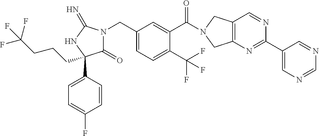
C(C1=CC=C(C(F)(F)F)C(C(=O)N2CC3=C(C2)N=C(C2=CN=CN=C2)N=C3)=C1)N1C(=O)C(C2=CC=C(F)C=C2)(CCCC(F)(F)F)NC1=N
